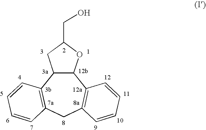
C12C(C3=C(CC4=C1C=CC=C4)C=CC=C3)CC(CO)O2
